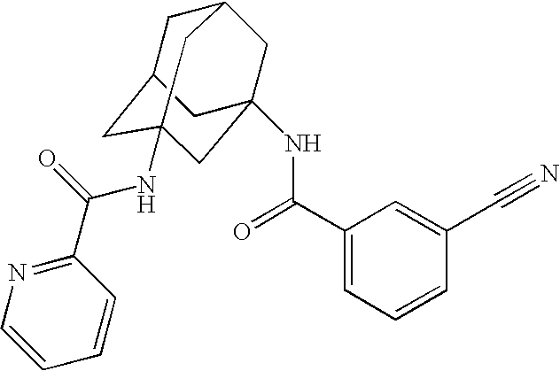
C1C2CC3(NC(C4=NC=CC=C4)=O)CC(NC(C4=CC=CC(C#N)=C4)=O)(CC1C3)C2
